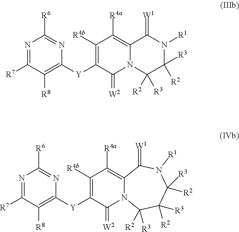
N1=C([R7])C([R8])=C([Y]C2=C([R4b])C([R4a])=C3N(C2=[W2])C([R2])([R3])C([R2])([R3])N([R1])C3=[W1])N=C1[R6].N1=C([R7])C([R8])=C([Y]C2=C([R4b])C([R4a])=C3N(C2=[W2])C([R3])([R2])C([R2])([R3])C([R2])([R3])N([R1])C3=[W1])N=C1[R6]
